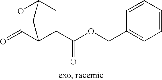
C1(C(=O)OCC2=CC=CC=C2)C2C(=O)OC(C1)C2
